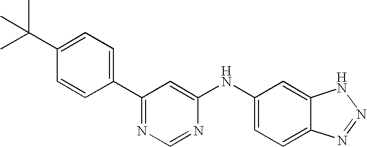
CC(C1=CC=C(C2=NC=NC(NC3=CC=C4C(=C3)NN=N4)=C2)C=C1)(C)C
